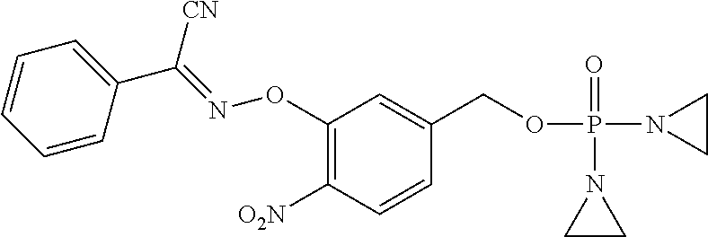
C1(ON=C(C2=CC=CC=C2)[CN])=C([O2N])C=CC(COP(N2CC2)(=O)N2CC2)=C1
